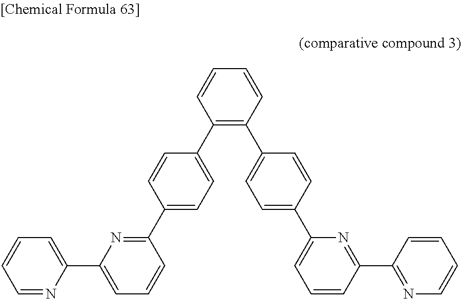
C1=CC(C2=C(C3=CC=C(C4=CC=CC(C5=NC=CC=C5)=N4)C=C3)C=CC=C2)=CC=C1C1=NC(C2=CC=CC=N2)=CC=C1
